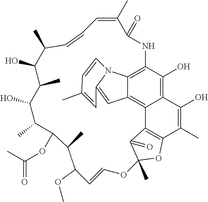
C12=C3C(=C4C(O)=C1C(O)=C(C)C1=C2C(=O)C(C)(O1)OC=CC(OC)C(C)C(OC(C)=O)C(C)C(O)C(C)C(O)C(C)C=CC=C(C)C(=O)N4)N1C(=C3)C=C(C)C=C1
